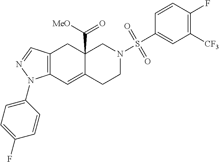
C12=C(C=C3C(C([MeO])=O)(C1)CN(S(C1=CC([CF3])=C(F)C=C1)(=O)=O)CC3)N(C1=CC=C(F)C=C1)N=C2
